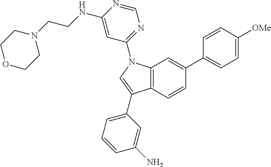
C12=C(C=CC(C3=CC=C([OMe])C=C3)=C1)C(C1=CC=CC(N)=C1)=CN2C1=NC=NC(NCCN2CCOCC2)=C1
